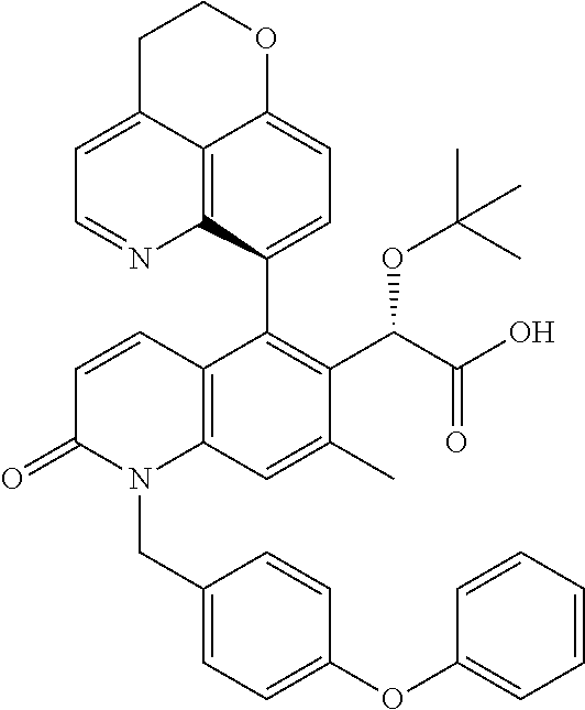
C12=C3C(C4=C(C(C(O)=O)OC(C)(C)C)C(C)=CC5=C4C=CC(=O)N5CC4=CC=C(OC5=CC=CC=C5)C=C4)=CC=C1OCCC2=CC=N3
